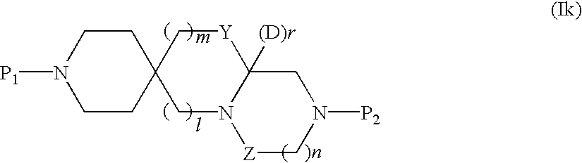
[P1]N1CCC2(CC1)CN1C([(D)r])([Y]C2)CN([P2])C[Z]1
